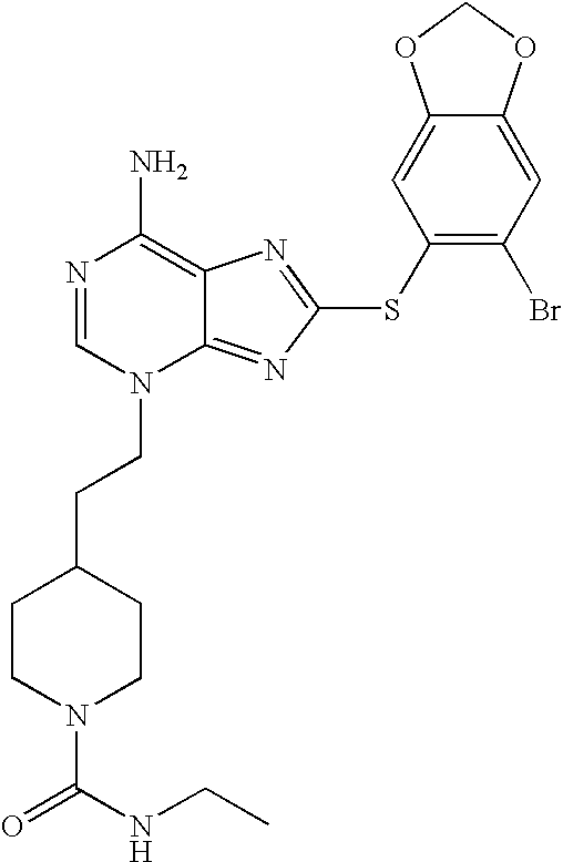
N1=CN(CCC2CCN(C(NCC)=O)CC2)C2=NC(SC3=C(Br)C=C4C(=C3)OCO4)=NC2=C1N
